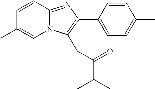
C1=CC2=NC(C3=CC=C(C)C=C3)=C(CC(=O)C(C)C)N2C=C1C
